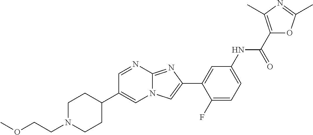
C1=NC2=NC(C3=CC(NC(=O)C4=C(C)N=C(C)O4)=CC=C3F)=CN2C=C1C1CCN(CCOC)CC1
